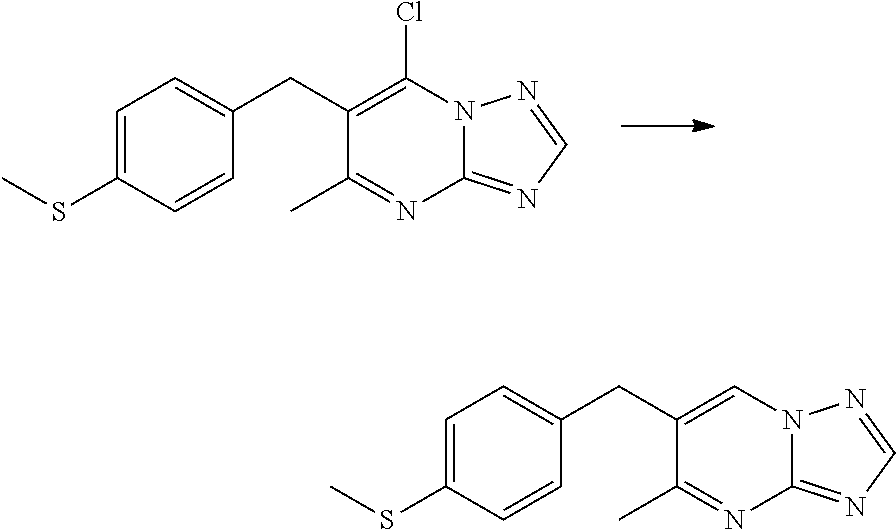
C(C1=C(Cl)N2C(=NC=N2)N=C1C)C1=CC=C(SC)C=C1.C(C1=CN2C(=NC=N2)N=C1C)C1=CC=C(SC)C=C1
